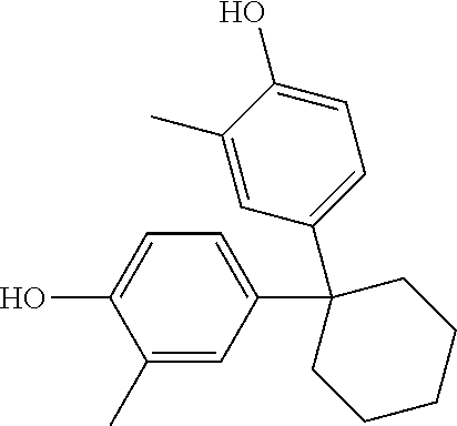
C1(C)=CC(C2(C3=CC=C(O)C(C)=C3)CCCCC2)=CC=C1O
